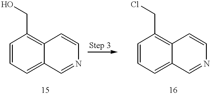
C1=CC=C2C(=C1CCl)C=CN=C2.C1=CC=C2C(=C1CO)C=CN=C2
